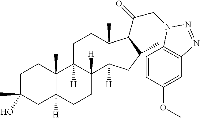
C1C(C)(O)CC2([H])C(C)(C1)C1([H])C([H])(CC2)C2([H])C(C)(CC1)C(C(=O)CN1C3=C(C=C(OC)C=C3)N=N1)C(C)C2
